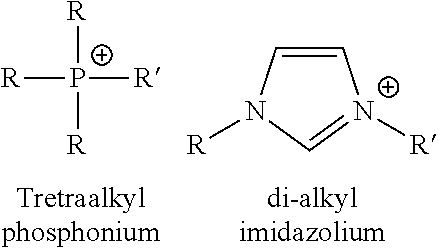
[R][P+]([R])([R])[R].C1=CN([R])C=[N+]1[R]
